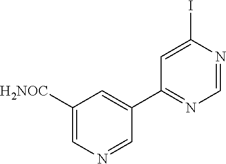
C1([H2NOC])=CN=CC(C2=NC=NC(I)=C2)=C1
